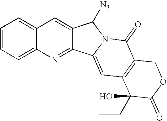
C1=CC=C2C(=C1)C=C1C(=N2)C2=CC3=C(C(=O)N2C1[N3])COC(=O)C3(O)CC
